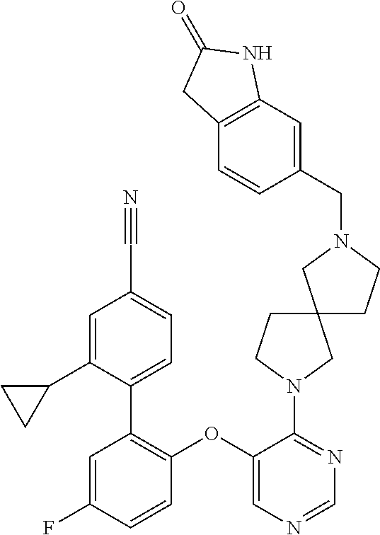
C1=C(F)C=CC(OC2=CN=CN=C2N2CC3(CC2)CCN(CC2=CC4=C(C=C2)CC(=O)N4)C3)=C1C1=CC=C(C#N)C=C1C1CC1
